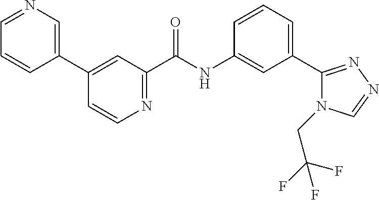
N1=CC=CC(C2=CC(C(NC3=CC(C4=NN=CN4CC(F)(F)F)=CC=C3)=O)=NC=C2)=C1
